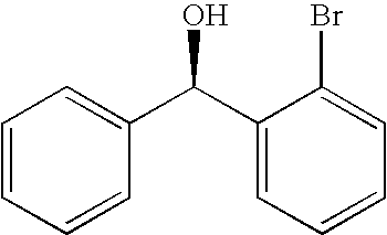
C1=CC=CC(C(C2=CC=CC=C2Br)O)=C1
